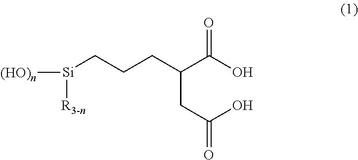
[(HO)n][Si]([R3-n])CCCC(C(O)=O)CC(=O)O
